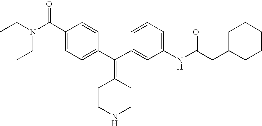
CCN(CC)C(C1=CC=C(C(C2=CC(NC(=O)CC3CCCCC3)=CC=C2)=C2CCNCC2)C=C1)=O
